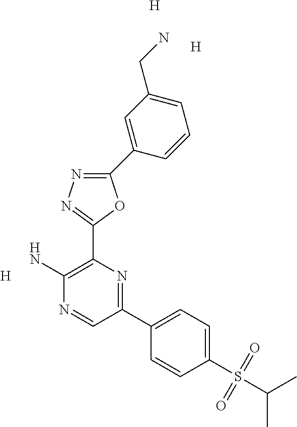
C1(C2=CC(CN)=CC=C2)=NN=C(C2=C(N)N=CC(C3=CC=C(S(C(C)C)(=O)=O)C=C3)=N2)O1.[H].[H].[H]
